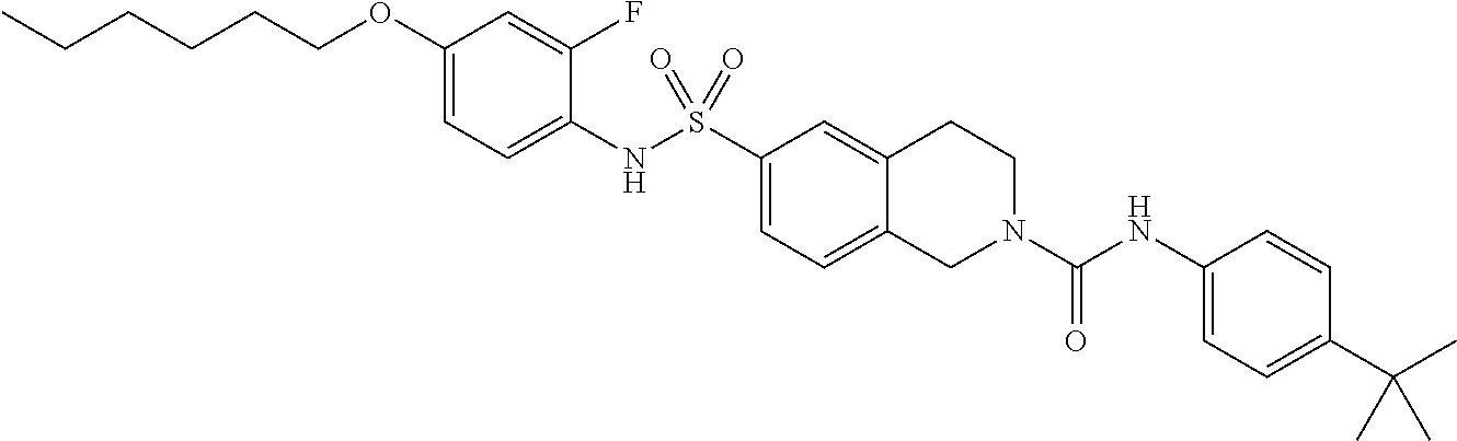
C1(OCCCCCC)=CC=C(NS(C2=CC=C3C(=C2)CCN(C(NC2=CC=C(C(C)(C)C)C=C2)=O)C3)(=O)=O)C(F)=C1
